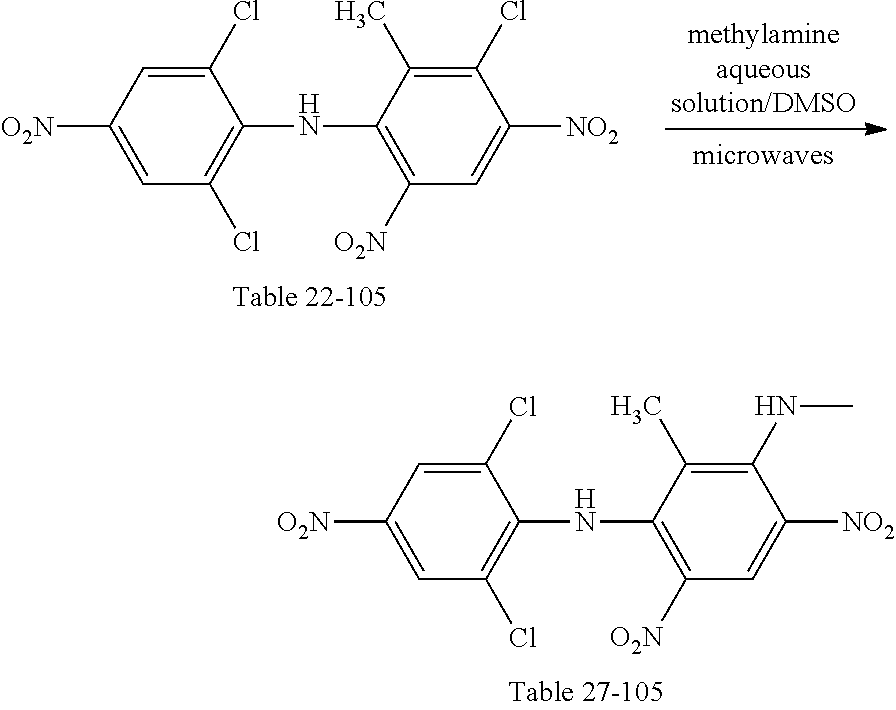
C1=C([O2N])C=C(Cl)C(NC2=C([O2N])C=C([NO2])C(NC)=C2C)=C1Cl.C1=C([O2N])C=C(Cl)C(NC2=C([O2N])C=C([NO2])C(Cl)=C2C)=C1Cl
